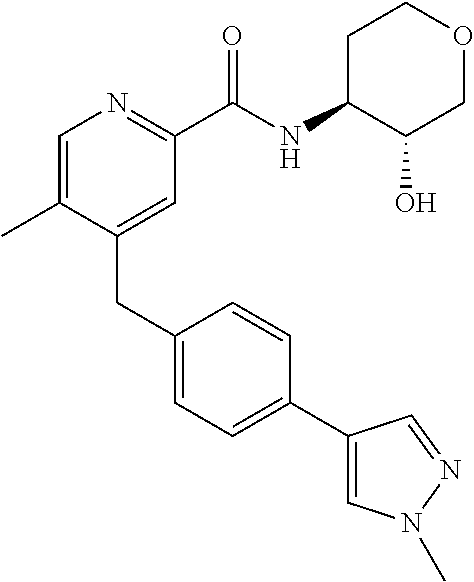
C1=C(C)C(CC2=CC=C(C3=CN(C)N=C3)C=C2)=CC(C(NC2C(O)COCC2)=O)=N1
